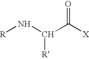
N([R])C([R])C([X])=O
